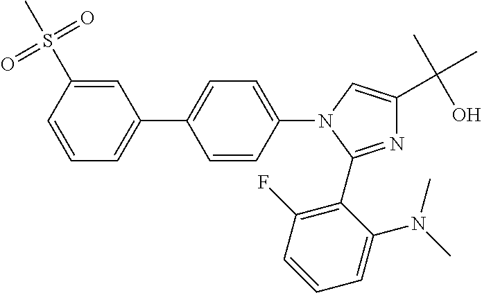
C1(C2=CC=CC(S(C)(=O)=O)=C2)=CC=C(N2C(C3=C(F)C=CC=C3N(C)C)=NC(C(C)(O)C)=C2)C=C1
